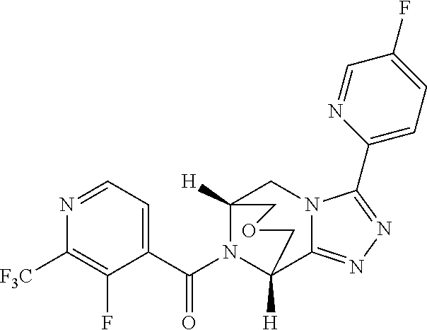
N1=CC=C(C(N2C3([H])C4=NN=C(C5=CC=C(F)C=N5)N4CC2([H])COC3)=O)C(F)=C1[F3C]
